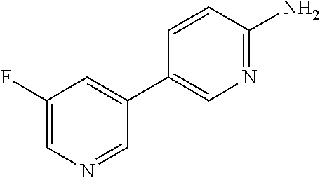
C1(F)=CN=CC(C2=CN=C(N)C=C2)=C1
